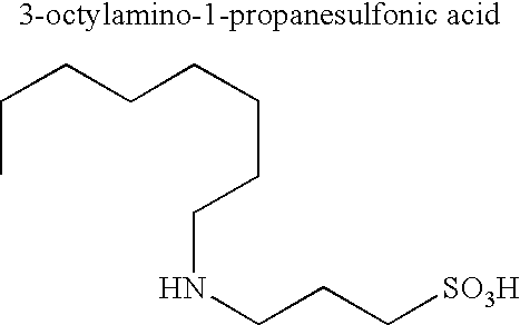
CCCCCCCCNCCC[SO3H]
